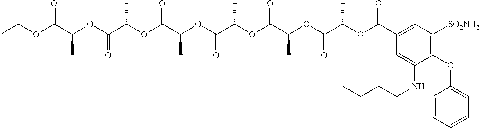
CCOC(C(OC(C(OC(C(OC(C(OC(C(OC(C(OC(C1=CC([SO2NH2])=C(OC2=CC=CC=C2)C(NCCCC)=C1)=O)C)=O)C)=O)C)=O)C)=O)C)=O)C)=O
